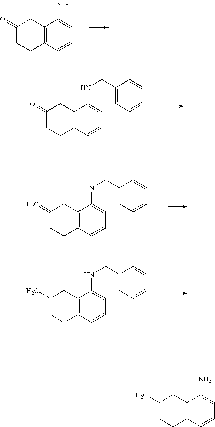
C12=C(C=CC=C1N)CCC(=O)C2.C12=C(C=CC=C1NCC1=CC=CC=C1)CCC(=O)C2.C12=C(C=CC=C1NCC1=CC=CC=C1)CCC(=C)C2.C12=C(C=CC=C1NCC1=CC=CC=C1)CCC(C)C2.C12=C(C=CC=C1N)CCC(C)C2
